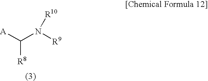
[A]C(N([R9])[R10])[R8]
